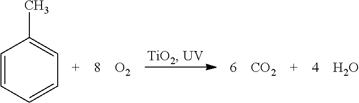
C1=CC=CC=C1C.[O2].[CO2].O
